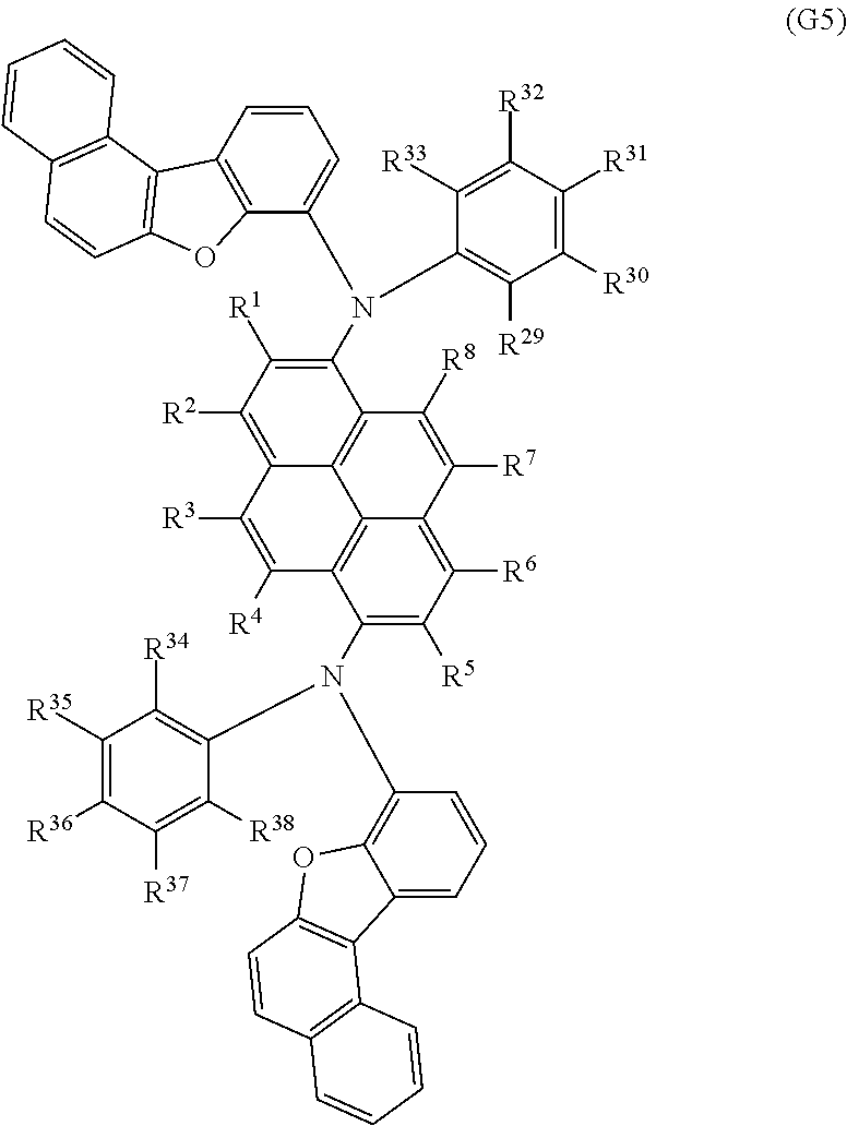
C1(N(C2=C([R34])C([R35])=C([R36])C([R37])=C2[R38])C2=C3C(=CC=C2)C2=C(O3)C=CC3=C2C=CC=C3)=C([R5])C([R6])=C2C3=C1C([R4])=C([R3])C1=C([R2])C([R1])=C(N(C4=CC=CC5=C4OC4=C5C5=C(C=C4)C=CC=C5)C4=C([R29])C([R30])=C([R31])C([R32])=C4[R33])C(=C31)C([R8])=C2[R7]
